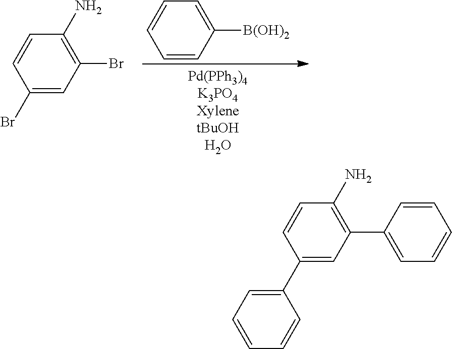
C1([B(OH)2])=CC=CC=C1.C1(Br)=C(N)C=CC(Br)=C1.C1(C2=CC=CC=C2)=C(N)C=CC(C2=CC=CC=C2)=C1
